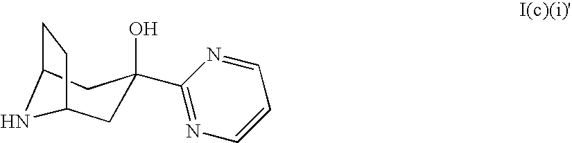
C1C2CCC(CC1(O)C1=NC=CC=N1)N2
